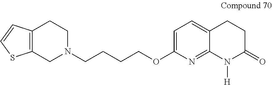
C12=C(CN(CCCCOC3=CC=C4C(=N3)N([H])C(=O)CC4)CC1)SC=C2
